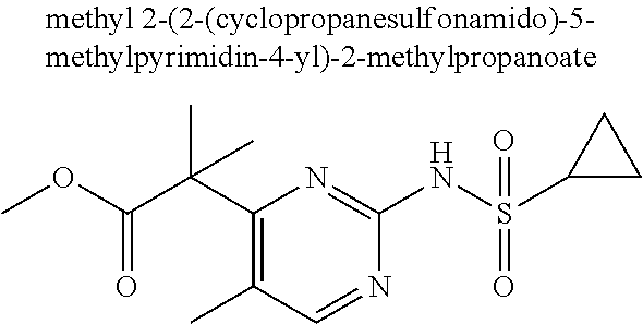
C1(C(C(OC)=O)(C)C)=C(C)C=NC(NS(C2CC2)(=O)=O)=N1
